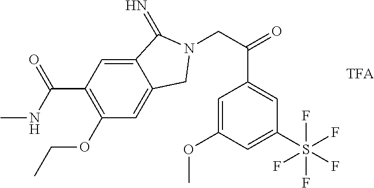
C12=CC(C(NC)=O)=C(OCC)C=C1CN(CC(=O)C1=CC(S(F)(F)(F)(F)F)=CC(OC)=C1)C2=N
